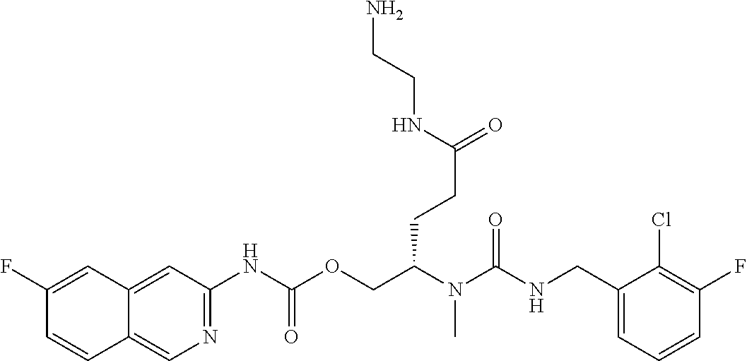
N1=C(NC(OCC(N(C(NCC2=CC=CC(F)=C2Cl)=O)C)CCC(NCCN)=O)=O)C=C2C(=C1)C=CC(F)=C2
